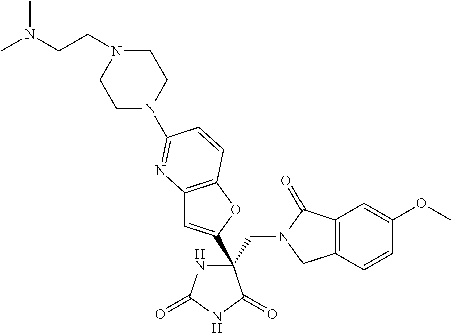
C(C1(C2=CC3=C(O2)C=CC(N2CCN(CCN(C)C)CC2)=N3)NC(=O)NC1=O)N1CC2=C(C1=O)C=C(OC)C=C2
